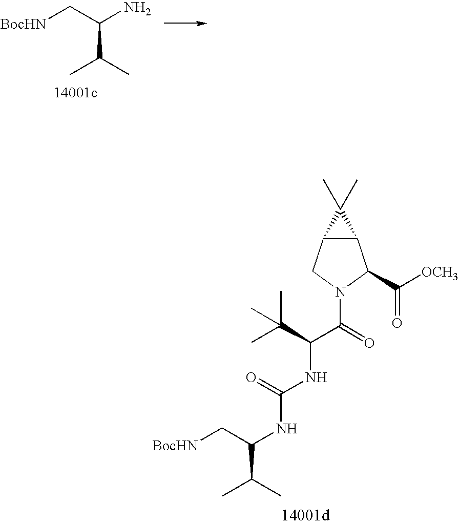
[BocHN]CC(N)C(C)C.C12C(CN(C(=O)C(C(C)(C)C)NC(NC(C[BocHN])C(C)C)=O)C1C([OCH3])=O)C2(C)C
